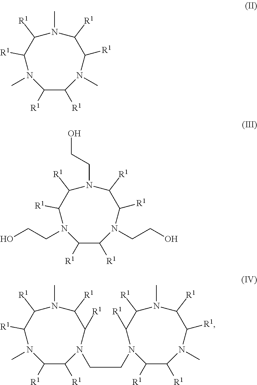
C1([R1])C([R1])N(C)C([R1])C([R1])N(C)C([R1])C([R1])N1C.C1([R1])C([R1])N(CCO)C([R1])C([R1])N(CCO)C([R1])C([R1])N1CCO.C1([R1])C([R1])N(CCN2C([R1])C([R1])N(C)C([R1])C([R1])N(C)C([R1])C2[R1])C([R1])C([R1])N(C)C([R1])C([R1])N1C
